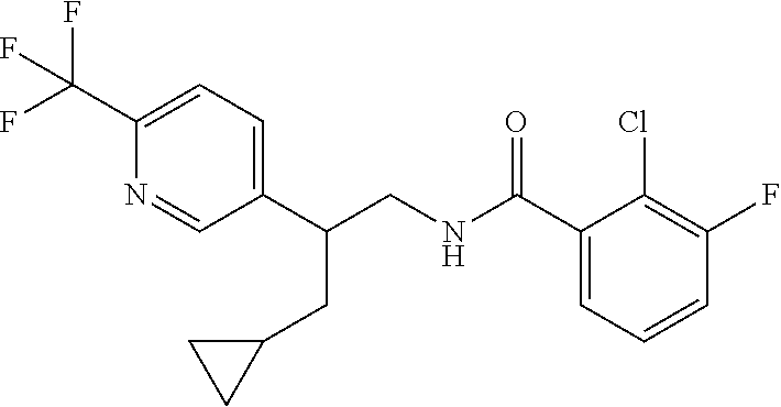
C1(C(NCC(C2=CC=C(C(F)(F)F)N=C2)CC2CC2)=O)=CC=CC(F)=C1Cl
